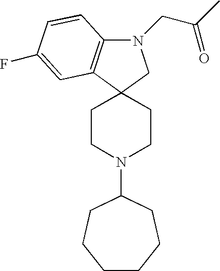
C1CCCC(N2CCC3(CC2)C2=C(N(CC(C)=O)C3)C=CC(F)=C2)CC1
